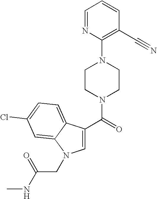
C(=O)(N1CCN(C2=C(C#N)C=CC=N2)CC1)C1=CN(CC(NC)=O)C2=CC(Cl)=CC=C12
